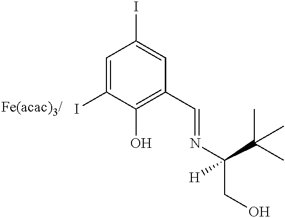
C1=C(I)C(O)=C(C=NC(CO)(C(C)(C)C)[H])C=C1I
